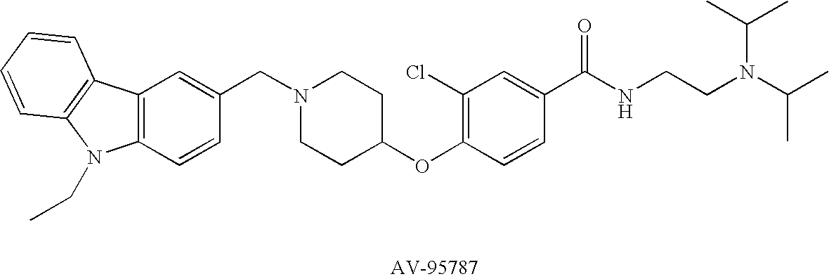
C1(CN2CCC(OC3=C(Cl)C=C(C(NCCN(C(C)C)C(C)C)=O)C=C3)CC2)=CC2=C(C=C1)N(CC)C1=C2C=CC=C1
